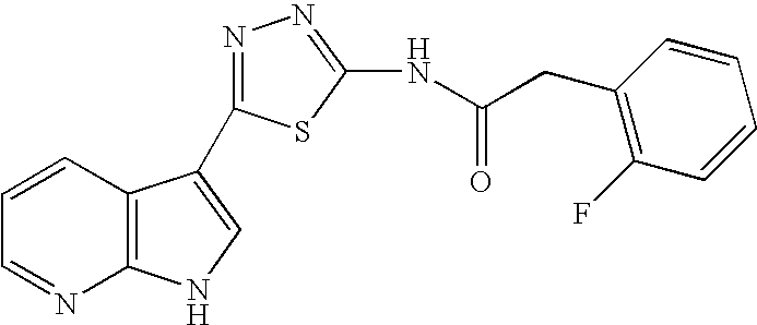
C1=CC2=C(N=C1)NC=C2C1=NN=C(NC(CC2=C(F)C=CC=C2)=O)S1
